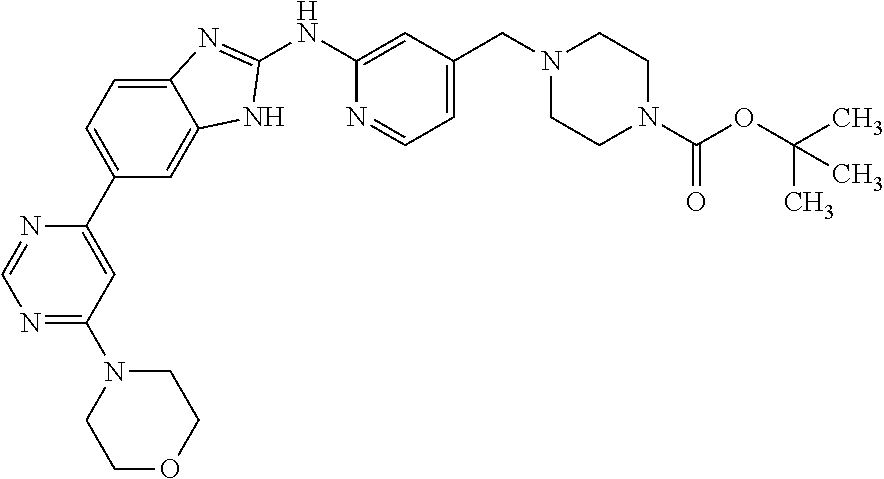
C1(NC2=CC(CN3CCN(C(OC(C)(C)C)=O)CC3)=CC=N2)=NC2=CC=C(C3=CC(N4CCOCC4)=NC=N3)C=C2N1
